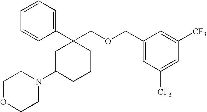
C1=CC=C(C2(COCC3=CC([CF3])=CC([CF3])=C3)CC(N3CCOCC3)CCC2)C=C1
